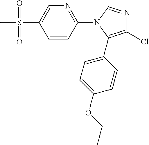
C1=CC(N2C(C3=CC=C(OCC)C=C3)=C(Cl)N=C2)=NC=C1S(C)(=O)=O
